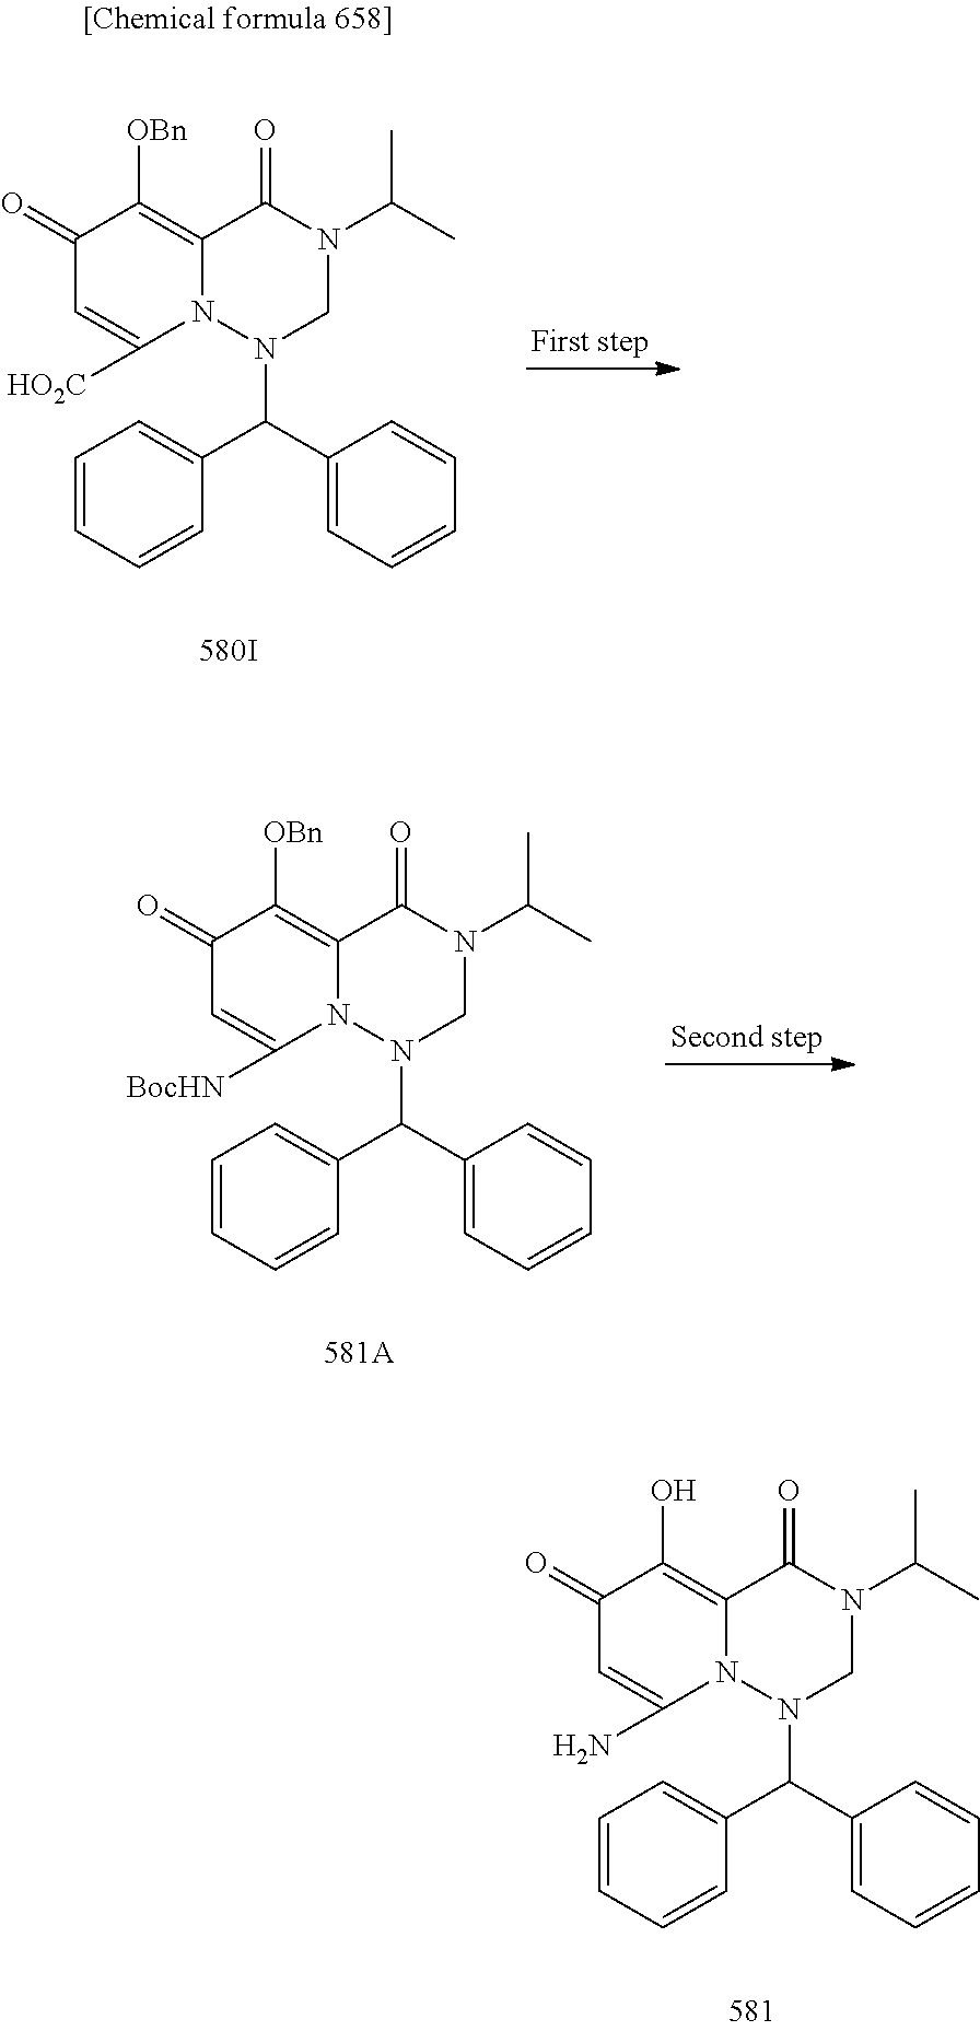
C1(=O)C=C([HO2C])N2C(=C1[OBn])C(=O)N(C(C)C)CN2C(C1=CC=CC=C1)C1=CC=CC=C1.C1(=O)C=C([BocHN])N2C(=C1[OBn])C(=O)N(C(C)C)CN2C(C1=CC=CC=C1)C1=CC=CC=C1.C1(=O)C=C(N)N2C(=C1O)C(=O)N(C(C)C)CN2C(C1=CC=CC=C1)C1=CC=CC=C1
